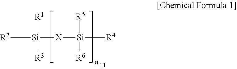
[R5][Si]([R6])([R4])[X][Si]([R2])([R1])[R3]
